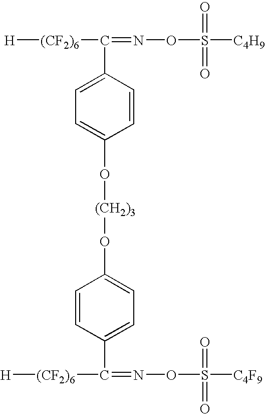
[H][(CF2)6]C(=NOS(=O)(=O)[C4H9])C1=CC=C(O[(CH2)3]OC2=CC=C(C([(CF2)6][H])=NOS(=O)(=O)[C4F9])C=C2)C=C1
